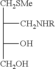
[CH2SMe]C([CH2NHR])C(O)[CH2OH]
